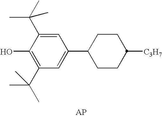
C1(C(C)(C)C)=C(O)C(C(C)(C)C)=CC(C2CCC([C3H7])CC2)=C1
